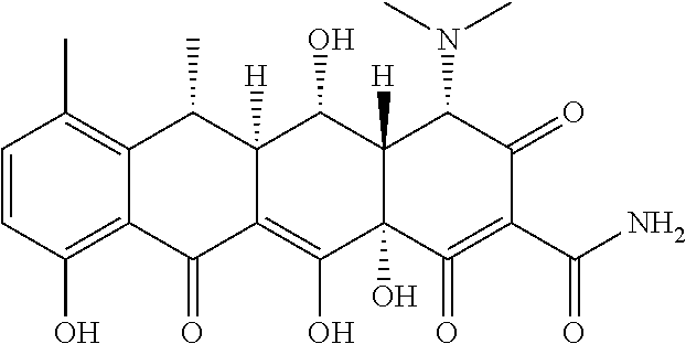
C1=CC(O)=C2C(=C1C)C(C)C1([H])C(=C(O)C3(O)C([H])(C1O)C(N(C)C)C(=O)C(C(N)=O)=C3=O)C2=O
